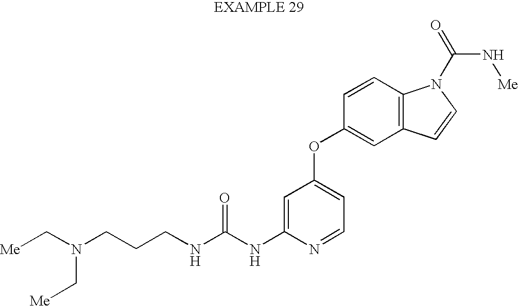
N(C(NC1=CC(OC2=CC3=C(C=C2)N(C(=O)N[Me])C=C3)=CC=N1)=O)CCCN(C[Me])C[Me]
